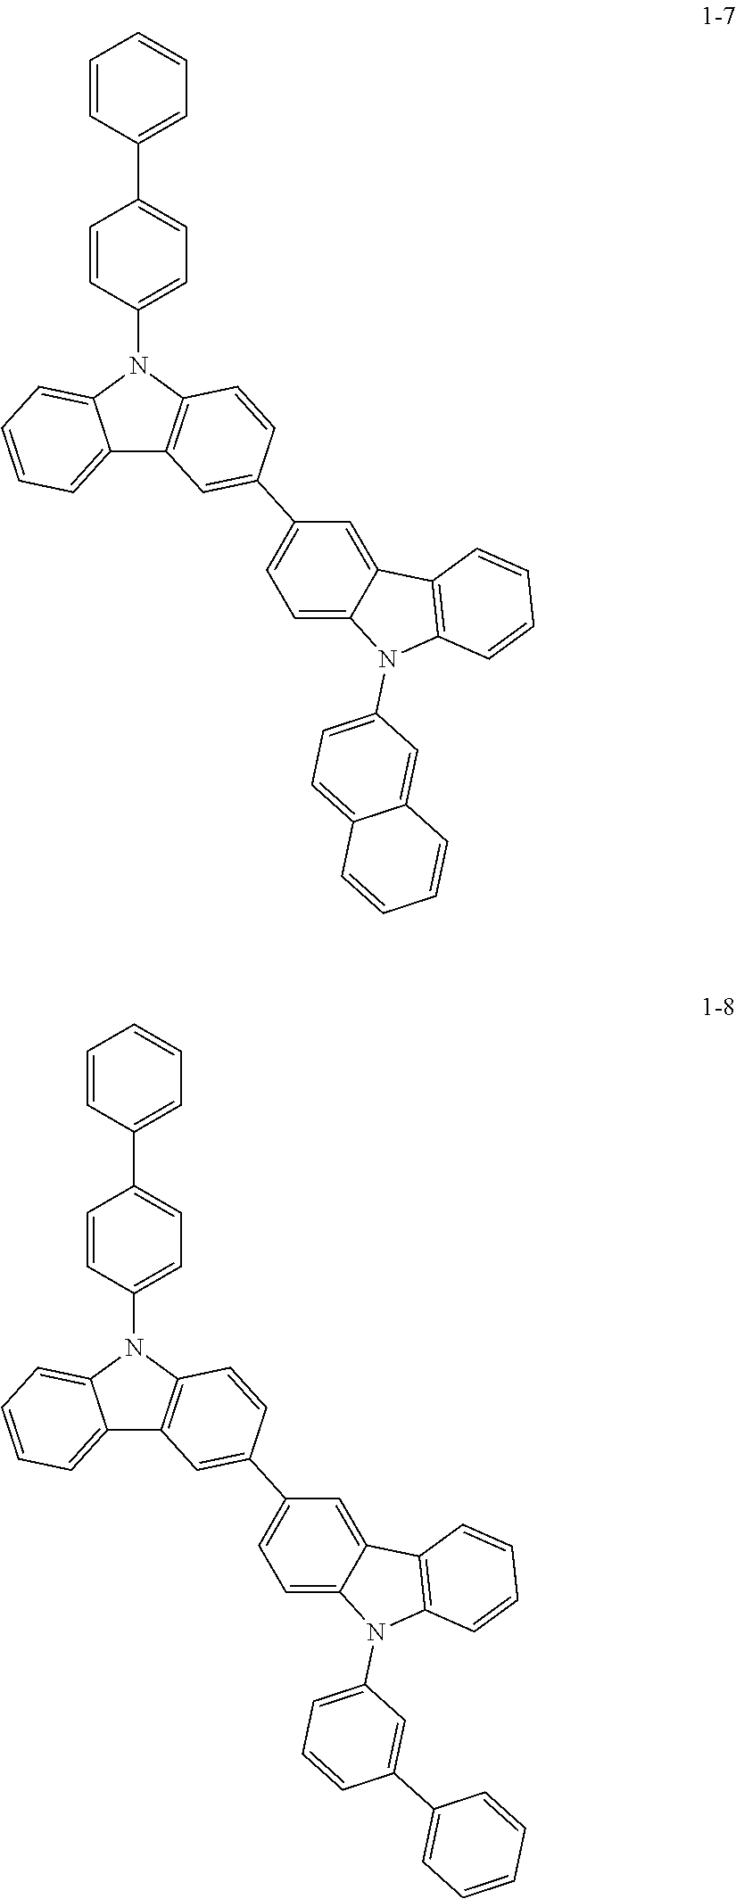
C12=CC=CC=C1N(C1=CC=C(C3=CC=CC=C3)C=C1)C1=C2C=C(C2=CC=C3C(=C2)C2=C(N3C3=CC=C4C(=C3)C=CC=C4)C=CC=C2)C=C1.C12=CC=CC=C1N(C1=CC=C(C3=CC=CC=C3)C=C1)C1=C2C=C(C2=CC=C3C(=C2)C2=C(N3C3=CC=CC(C4=CC=CC=C4)=C3)C=CC=C2)C=C1
